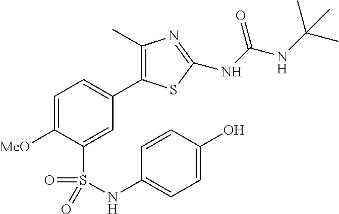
C1=C([MeO])C(S(NC2=CC=C(O)C=C2)(=O)=O)=CC(C2=C(C)N=C(NC(NC(C)(C)C)=O)S2)=C1
